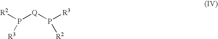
[R2]P([Q]P([R3])[R2])[R3]
